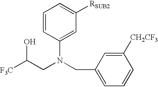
C1=CC(N(CC2=CC=CC([CH2CF3])=C2)CC([F3C])O)=CC([RSUB2])=C1
